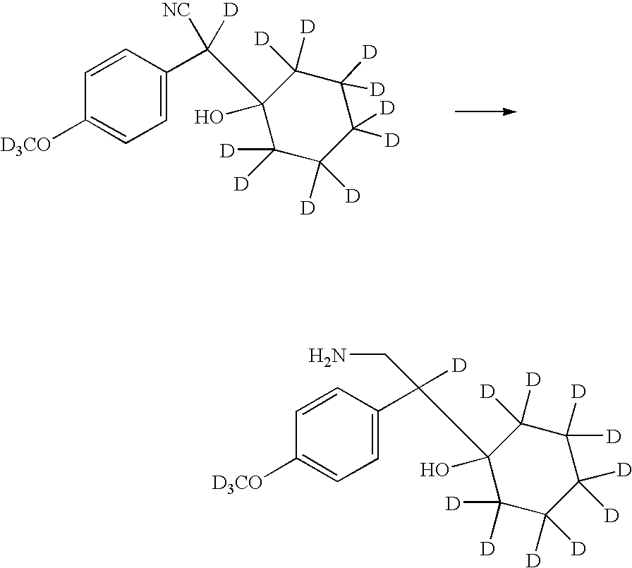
C1=C(C(C2(O)C([D])([D])C([D])([D])C([D])([D])C([D])([D])C2([D])[D])([NC])[D])C=CC([D3CO])=C1.C1=C(C(C2(O)C([D])([D])C([D])([D])C([D])([D])C([D])([D])C2([D])[D])(CN)[D])C=CC([D3CO])=C1
